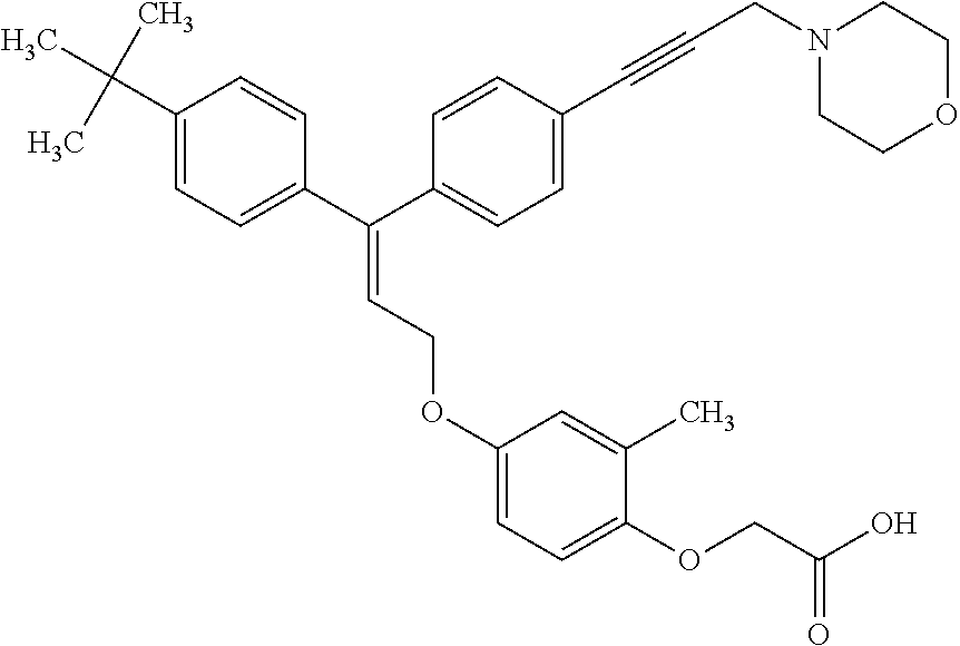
C1=C(C(C2=CC=C(C#CCN3CCOCC3)C=C2)=CCOC2=CC=C(OCC(=O)O)C(C)=C2)C=CC(C(C)(C)C)=C1
